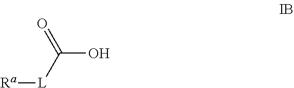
OC([L][Ra])=O
